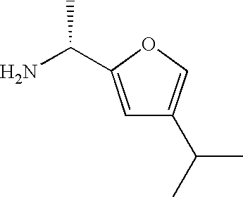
NC(C1=CC(C(C)C)=CO1)C
